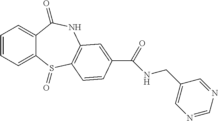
C1=CC=C2C(=C1)C(=O)NC1=C(S2=O)C=CC(C(=O)NCC2=CN=CN=C2)=C1
